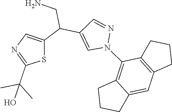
C12=C(N3N=CC(C(C4=CN=C(C(C)(O)C)S4)CN)=C3)C3=C(CCC3)C=C1CCC2
